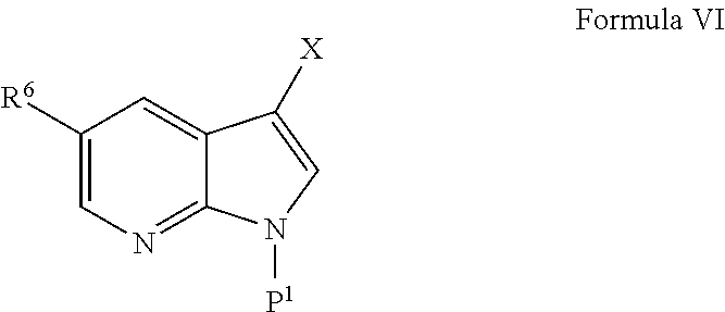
C1([R6])=CN=C2C(=C1)C([X])=CN2[P1]
